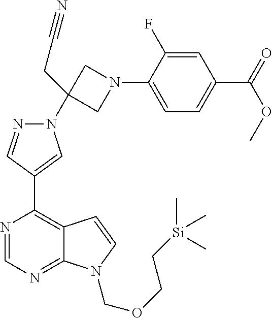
N1(C2(CC#N)CN(C3=CC=C(C(OC)=O)C=C3F)C2)N=CC(C2=C3C(=NC=N2)N(COCC[Si](C)(C)C)C=C3)=C1
